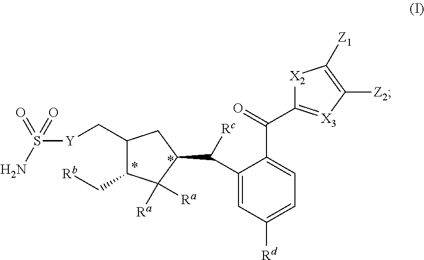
C1(C[Y]S(N)(=O)=O)C(C[Rb])C([Ra])([Ra])C(C(C2=CC([Rd])=CC=C2C(=O)C2=[X3]C([Z2])=C([Z1])[X2]2)[Rc])C1
